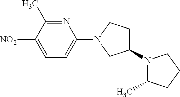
C1=C([NO2])C(C)=NC(N2CC(N3C(C)CCC3)CC2)=C1
